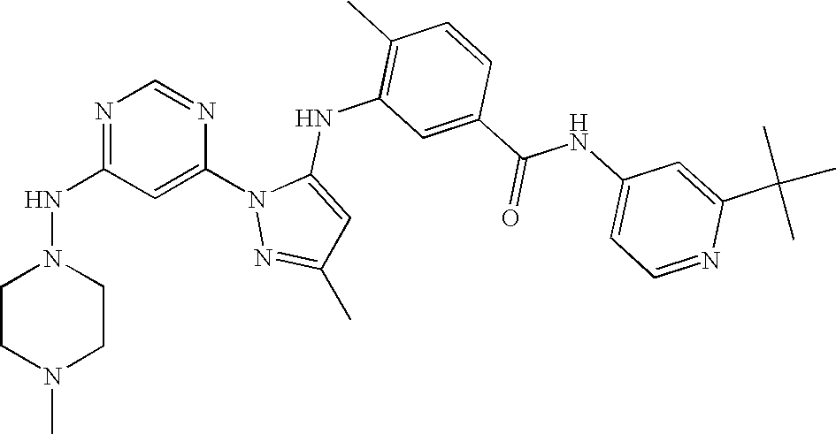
N1=C(NN2CCN(C)CC2)C=C(N2N=C(C)C=C2NC2=C(C)C=CC(C(NC3=CC=NC(C(C)(C)C)=C3)=O)=C2)N=C1
